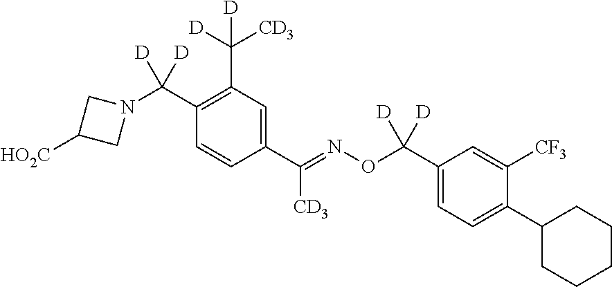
C1(C(N2CC([HO2C])C2)([D])[D])=C(C([CD3])([D])[D])C=C(C(=NOC(C2=CC=C(C3CCCCC3)C([CF3])=C2)([D])[D])[CD3])C=C1
